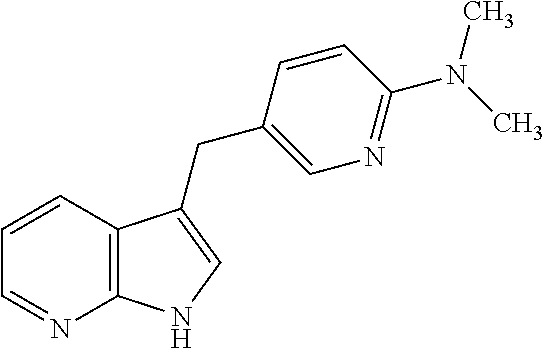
C12=C(C=CC=N1)C(CC1=CN=C(N(C)C)C=C1)=CN2
